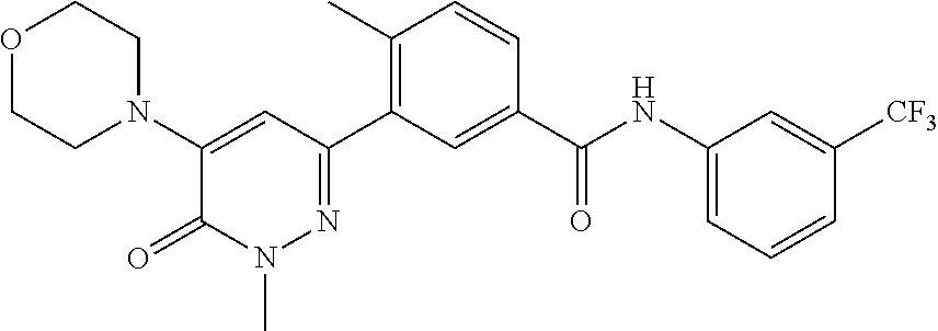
O1CCN(C2=CC(C3=C(C)C=CC(C(NC4=CC=CC([CF3])=C4)=O)=C3)=NN(C)C2=O)CC1
